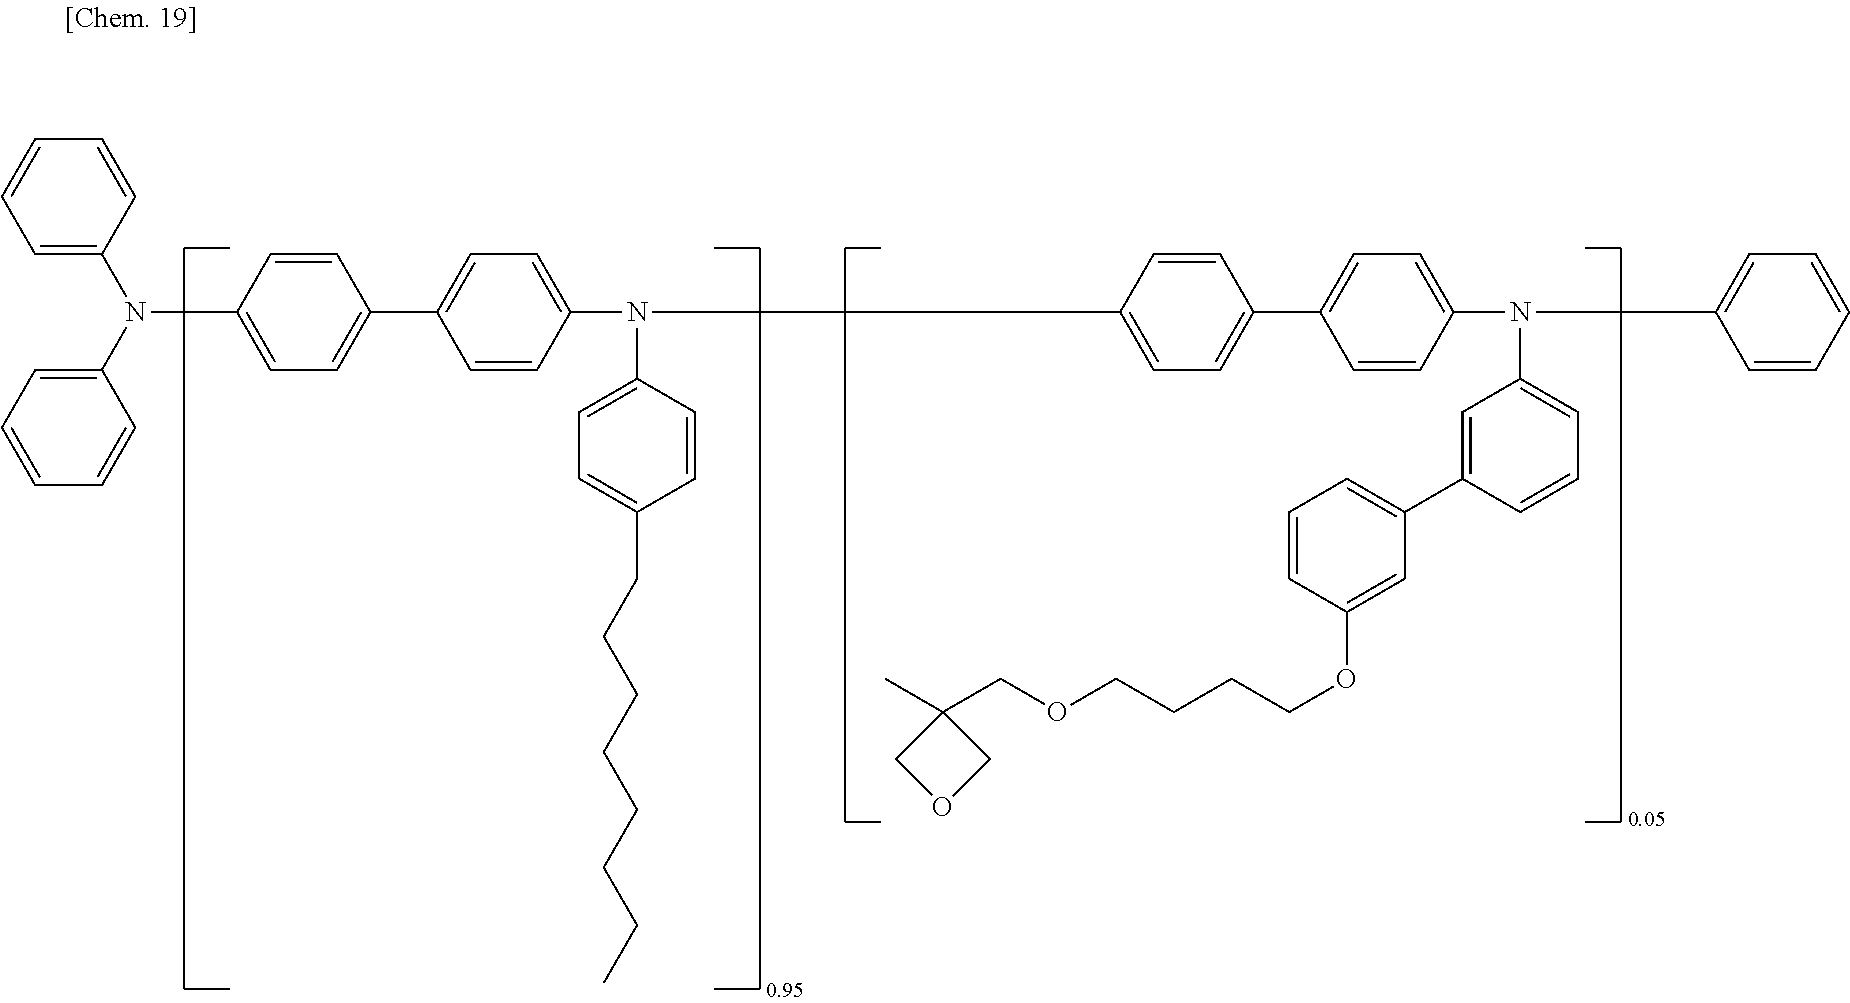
C1=CC=C(N(C2=CC=C(C3=CC=C(N(C4=CC=C(CCCCCCCC)C=C4)C4=CC=C(C5=CC=C(N(C6=CC=CC=C6)C6=CC=CC(C7=CC=CC(OCCCCOCC8(C)COC8)=C7)=C6)C=C5)C=C4)C=C3)C=C2)C2=CC=CC=C2)C=C1
